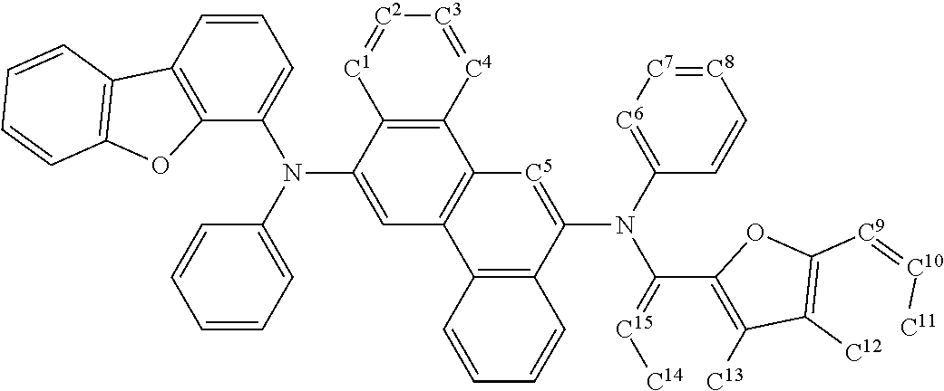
C1=CC2=C(C(N(C3=CC=CC=C3)C3=CC4=C(C5=C3[C1]=[C2][C3]=[C4]5)[C5]=C(N(C3=[C6][C7]=[C8]C=C3)C(=[C15][C14])C3=C([C13])C([C12])=C([C9]=[C10][C11])O3)C3=C4C=CC=C3)=C1)OC1=C2C=CC=C1
